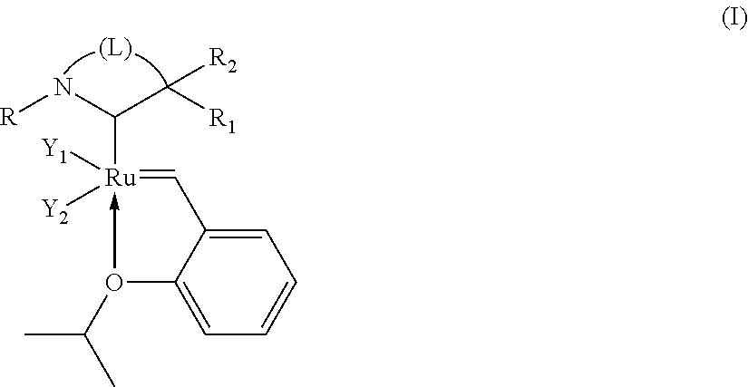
C1=C2C(=CC=C1)O(C(C)C)->[Ru](C(N[R])C([R1])[R2])([Y1])([Y2])=C2
